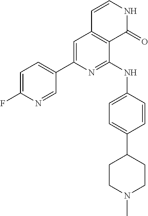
C1=C(F)N=CC(C2=CC3=C(C(NC4=CC=C(C5CCN(C)CC5)C=C4)=N2)C(=O)NC=C3)=C1
